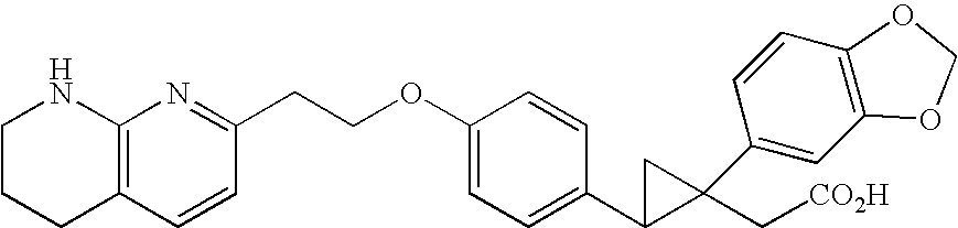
C12=C(CCCN1)C=CC(CCOC1=CC=C(C3CC3(C[CO2H])C3=CC4=C(C=C3)OCO4)C=C1)=N2
